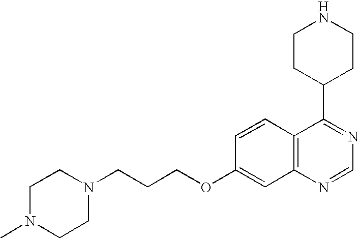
C12=C(N=CN=C1C1CCNCC1)C=C(OCCCN1CCN(C)CC1)C=C2
